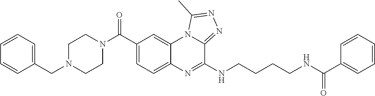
C1=C(C(N2CCN(CC3=CC=CC=C3)CC2)=O)C=C2C(=C1)N=C(NCCCCNC(C1=CC=CC=C1)=O)C1=NN=C(C)N21
